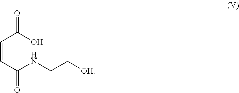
C(=CC(NCC[OH])=O)C(O)=O
